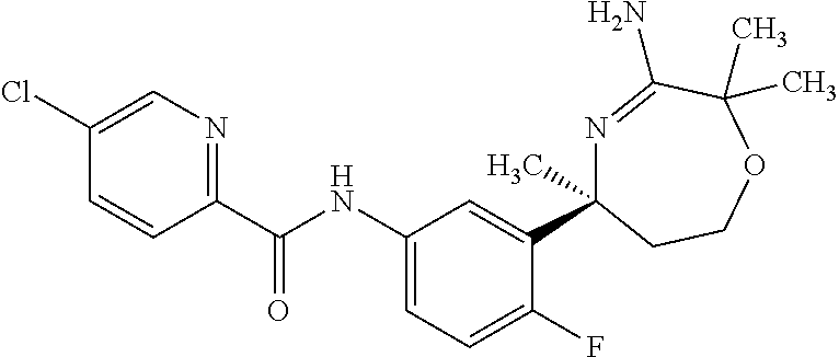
C1(C(NC2=CC=C(F)C(C3(C)N=C(N)C(C)(C)OCC3)=C2)=O)=NC=C(Cl)C=C1
